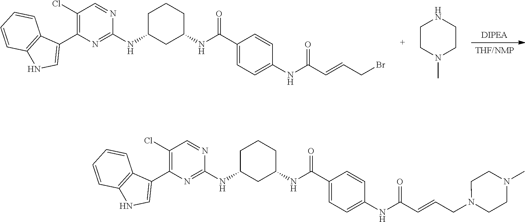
[THF/NMP].[DIPEA].C1C(NC2=NC(C3=CNC4=C3C=CC=C4)=C(Cl)C=N2)CC(NC(C2=CC=C(NC(C=CCBr)=O)C=C2)=O)CC1.C1CN(C)CCN1.C1C(NC2=NC(C3=CNC4=C3C=CC=C4)=C(Cl)C=N2)CC(NC(C2=CC=C(NC(C=CCN3CCN(C)CC3)=O)C=C2)=O)CC1
